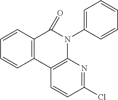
C12=C(C3=C(N(C4=CC=CC=C4)C1=O)N=C(Cl)C=C3)C=CC=C2
